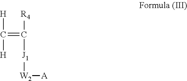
[H]C([H])=C([J1][W2][A])[R4]
